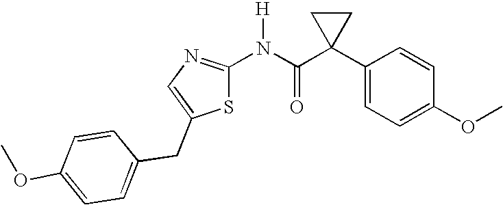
C1(C2(C(N([H])C3=NC=C(CC4=CC=C(OC)C=C4)S3)=O)CC2)=CC=C(OC)C=C1
